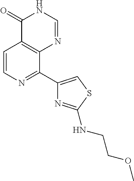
C1=CN=C(C2=CSC(NCCOC)=N2)C2=C1C(=O)NC=N2
